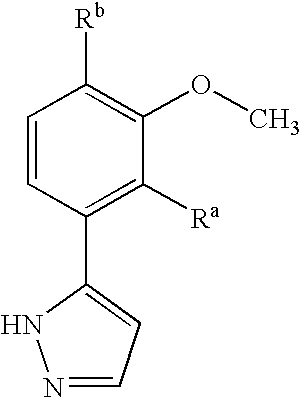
C1=CC(C2=CC=NN2)=C([Ra])C(OC)=C1[Rb]
